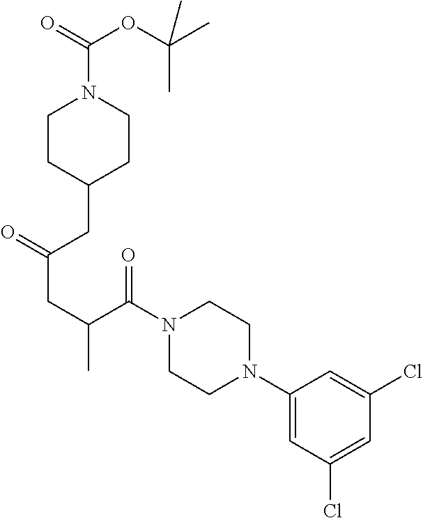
C1(N2CCN(C(C(CC(=O)CC3CCN(C(OC(C)(C)C)=O)CC3)C)=O)CC2)=CC(Cl)=CC(Cl)=C1
